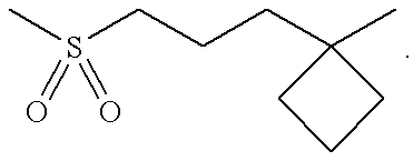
CS(CCCC1(C)CCC1)(=O)=O
